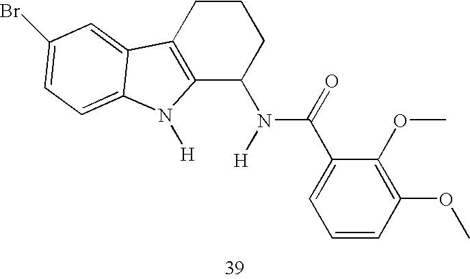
C12=C(CCCC1N(C(=O)C1=CC=CC(OC)=C1OC)[H])C1=CC(Br)=CC=C1N2[H]
